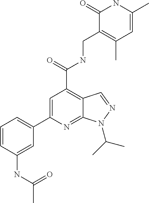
C1(C2=CC(C(=O)NCC3=C(C)C=C(C)NC3=O)=C3C(=N2)N(C(C)C)N=C3)=CC=CC(NC(C)=O)=C1
